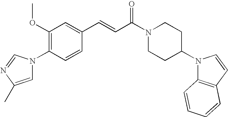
C1(OC)=C(N2C=C(C)N=C2)C=CC(C=CC(N2CCC(N3C4=C(C=C3)C=CC=C4)CC2)=O)=C1
